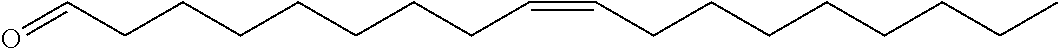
C(CC=CCCCCCCCC=O)CCCCCC
